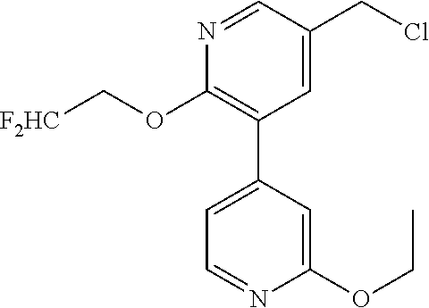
C1=C(CCl)C=NC(OC[F2HC])=C1C1=CC=NC(OCC)=C1
